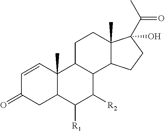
C1=CC2(C)C(CC1=O)C([R1])C([R2])C1C2CCC2(C)C1CCC2(O)C(C)=O
